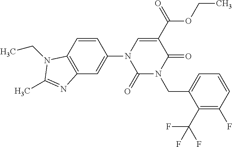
C1=CC2=C(C=C1N1C(=O)N(CC3=CC=CC(F)=C3C(F)(F)F)C(=O)C(C(OCC)=O)=C1)N=C(C)N2CC
